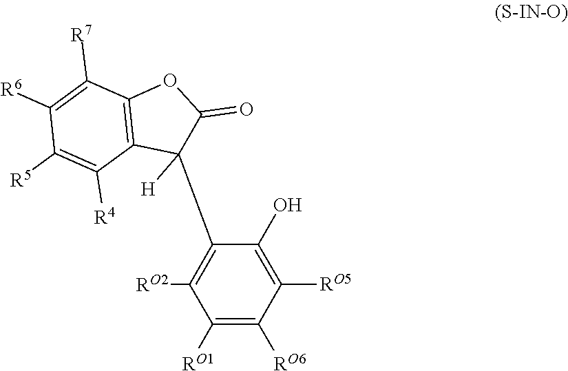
C1(C2([H])C(=O)OC3=C2C([R4])=C([R5])C([R6])=C3[R7])=C([RO2])C([RO1])=C([RO6])C([RO5])=C1O
